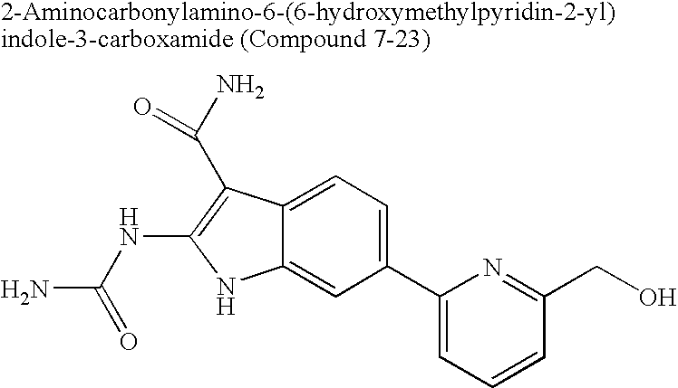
C1(C2=CC=CC(CO)=N2)=CC=C2C(=C1)NC(NC(N)=O)=C2C(N)=O
